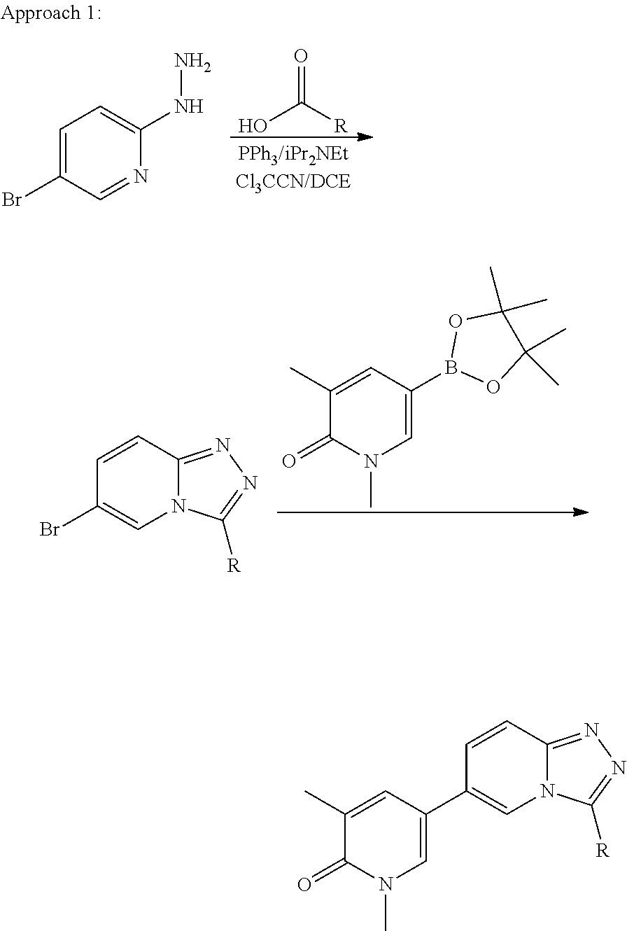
O=C([R])O.C1=C(Br)C=NC(NN)=C1.C1(C)=CC(B2OC(C)(C)C(C)(C)O2)=CN(C)C1=O.C1=CC2=NN=C([R])N2C=C1Br.C1=CC2=NN=C([R])N2C=C1C1=CN(C)C(=O)C(C)=C1
